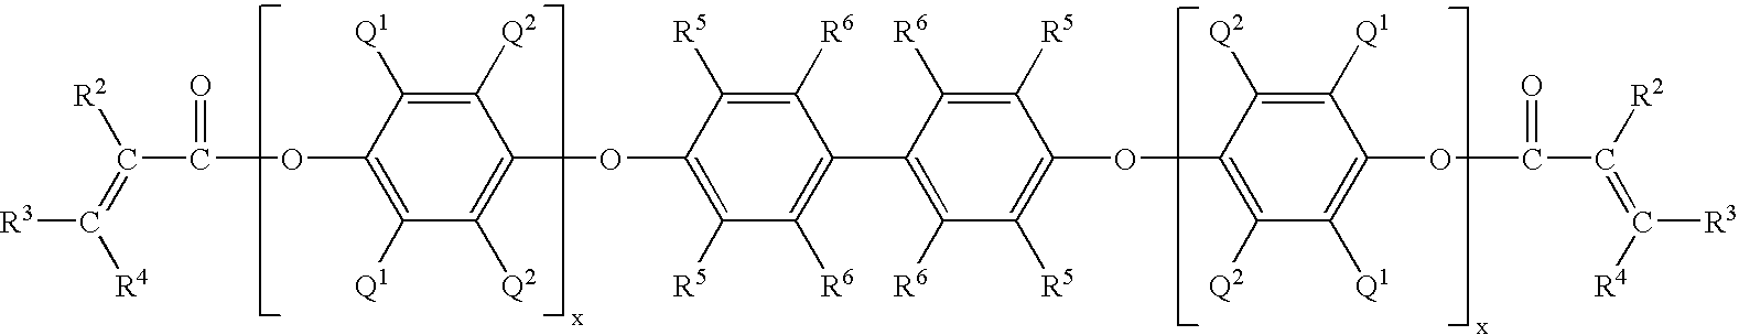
C1(OC2=C([Q2])C([Q1])=C(OC(=O)C([R2])=C([R3])[R4])C([Q1])=C2[Q2])=C([R5])C([R6])=C(C2=C([R6])C([R5])=C(OC3=C([Q2])C([Q1])=C(OC(=O)C([R2])=C([R3])[R4])C([Q1])=C3[Q2])C([R5])=C2[R6])C([R6])=C1[R5]
